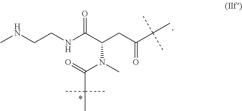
CNCCNC(C(CC(C(C)(C)C)=O)N(C(C(C)(C)C)=O)C)=O
